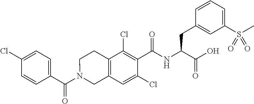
C1(C(N2CC3=C(CC2)C(Cl)=C(C(NC(C(O)=O)CC2=CC(S(C)(=O)=O)=CC=C2)=O)C(Cl)=C3)=O)=CC=C(Cl)C=C1
